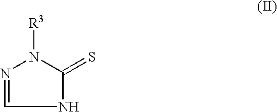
N1=CNC(=S)N1[R3]
